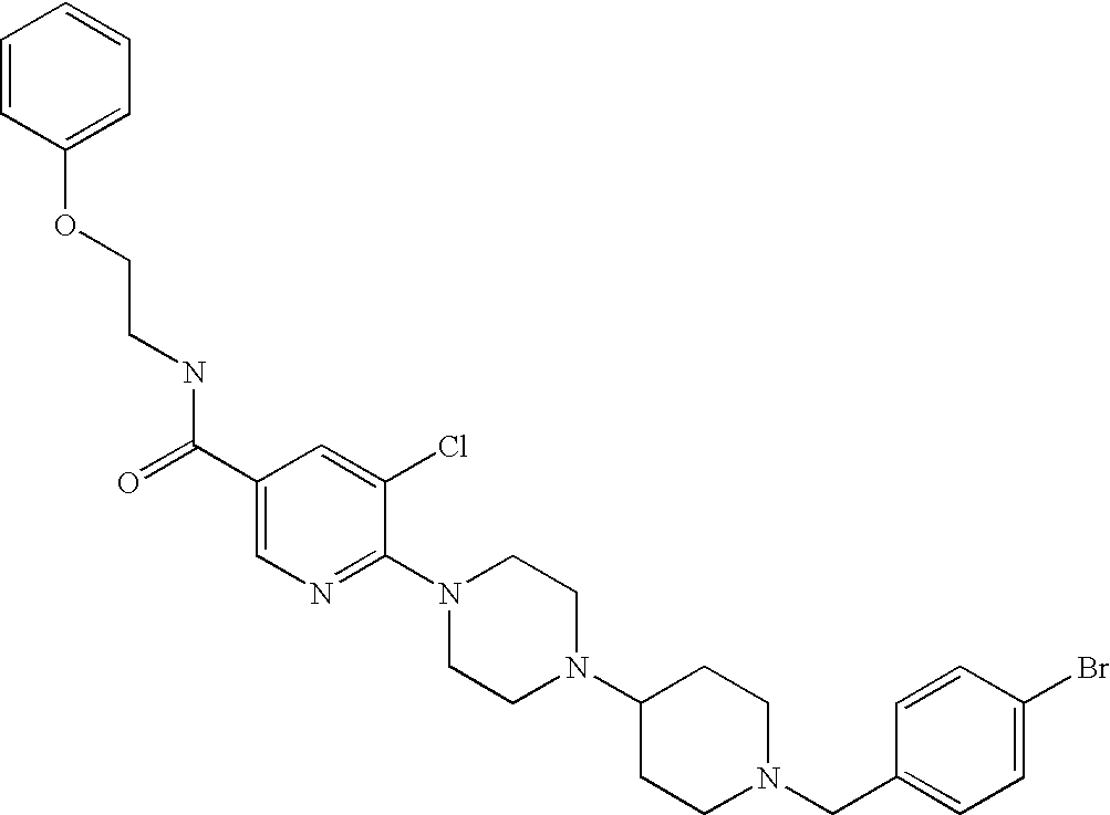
C(N1CCC(N2CCN(C3=NC=C(C(=O)NCCOC4=CC=CC=C4)C=C3Cl)CC2)CC1)C1=CC=C(Br)C=C1
